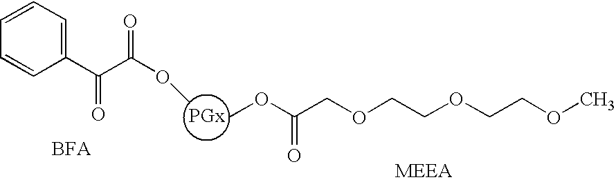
COC(COCCOCCOC)=O.C1(C(C(OC)=O)=O)=CC=CC=C1
